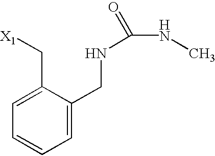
C1=CC=C(CNC(NC)=O)C(C[X1])=C1
